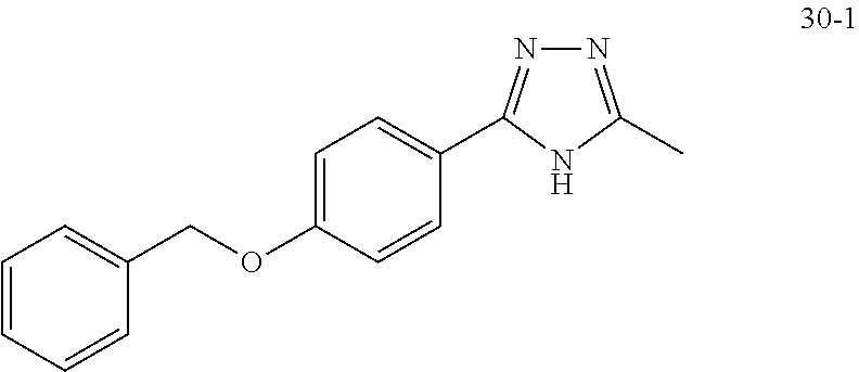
N1=C(C)NC(C2=CC=C(OCC3=CC=CC=C3)C=C2)=N1
